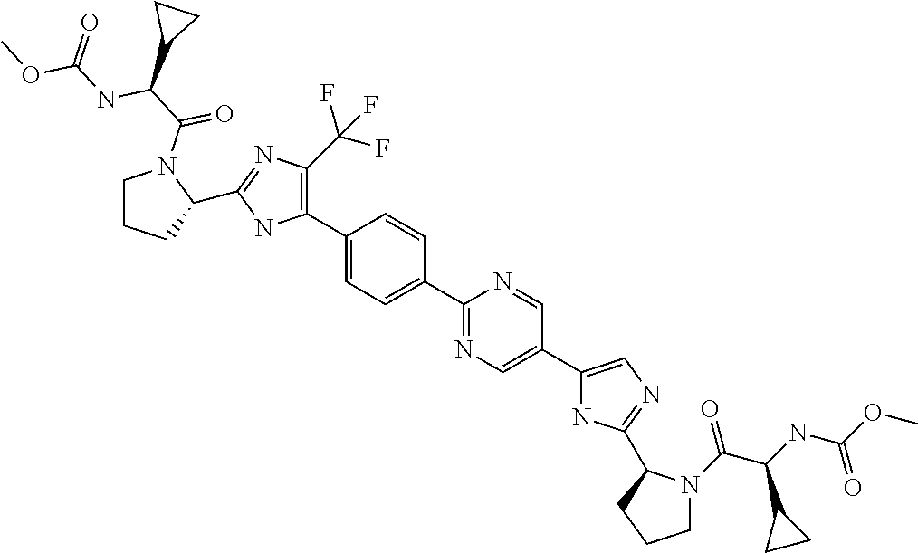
C1(C2=C(C(F)(F)F)N=C(C3CCCN3C(C(C3CC3)NC(OC)=O)=O)N2)=CC=C(C2=NC=C(C3=CN=C(C4N(C(C(NC(OC)=O)C5CC5)=O)CCC4)N3)C=N2)C=C1
